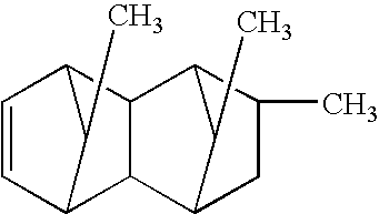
C1=CC2C(C)C1C1C3CC(C)C(C21)C3C
